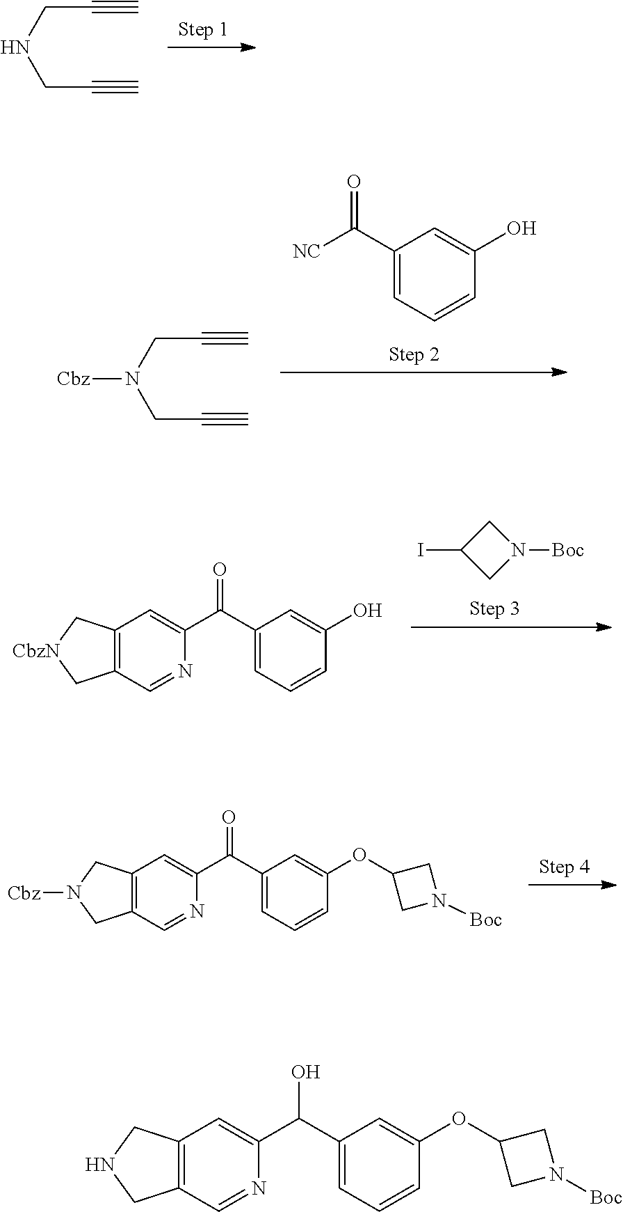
N(CC#C)CC#C.C1(C([NC])=O)=CC=CC(O)=C1.N(CC#C)(CC#C)[Cbz].IC1CN([Boc])C1.C12=C(C=NC(C(C3=CC=CC(O)=C3)=O)=C1)C[CbzN]C2.C12=C(C=NC(C(C3=CC=CC(OC4CN([Boc])C4)=C3)=O)=C1)CN([Cbz])C2.C12=C(C=NC(C(C3=CC=CC(OC4CN([Boc])C4)=C3)O)=C1)CNC2
